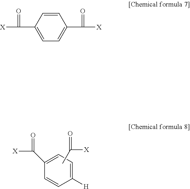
C1=CC([H])=CC=C1C([X])=O.CC(=O)[X].C1=CC(C([X])=O)=CC=C1C([X])=O
